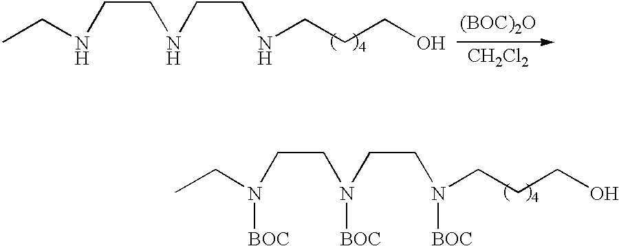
N(CCN(CCN(CCCO)[BOC])[BOC])(CC)[BOC].N(CCNCCNCCCO)CC.[(BOC)2O].[CH2Cl2]
